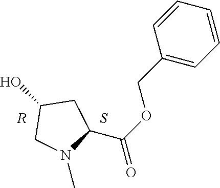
C1(COC(=O)C2N(C)CC(O)C2)=CC=CC=C1.[R].S
